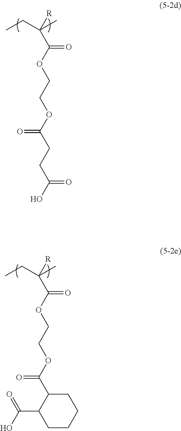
O(C(=O)C([R])(C)CC)CCOC(CCC(O)=O)=O.O(C(=O)C([R])(C)CC)CCOC(C1C(C(O)=O)CCCC1)=O
